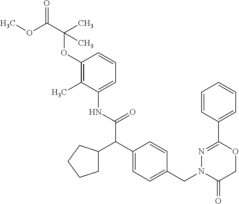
N(C(C(C1=CC=C(CN2C(=O)COC(C3=CC=CC=C3)=N2)C=C1)C1CCCC1)=O)C1=CC=CC(OC(C(OC)=O)(C)C)=C1C
